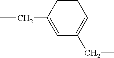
CCC1=CC(CC)=CC=C1
